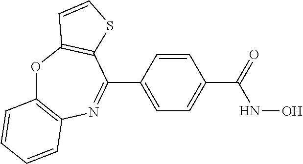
O=C(C1=CC=C(C2=NC3=C(OC4=C2SC=C4)C=CC=C3)C=C1)NO
